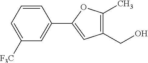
C1=CC=C([F3C])C=C1C1=CC(CO)=C(C)O1
